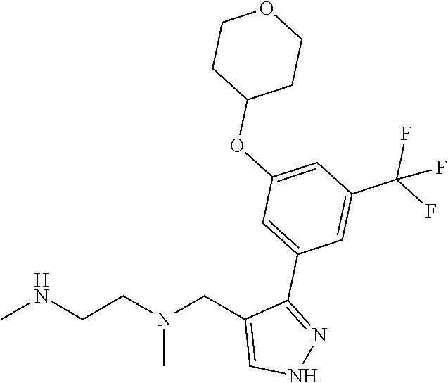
CNCCN(CC1=CNN=C1C1=CC(OC2CCOCC2)=CC(C(F)(F)F)=C1)C
